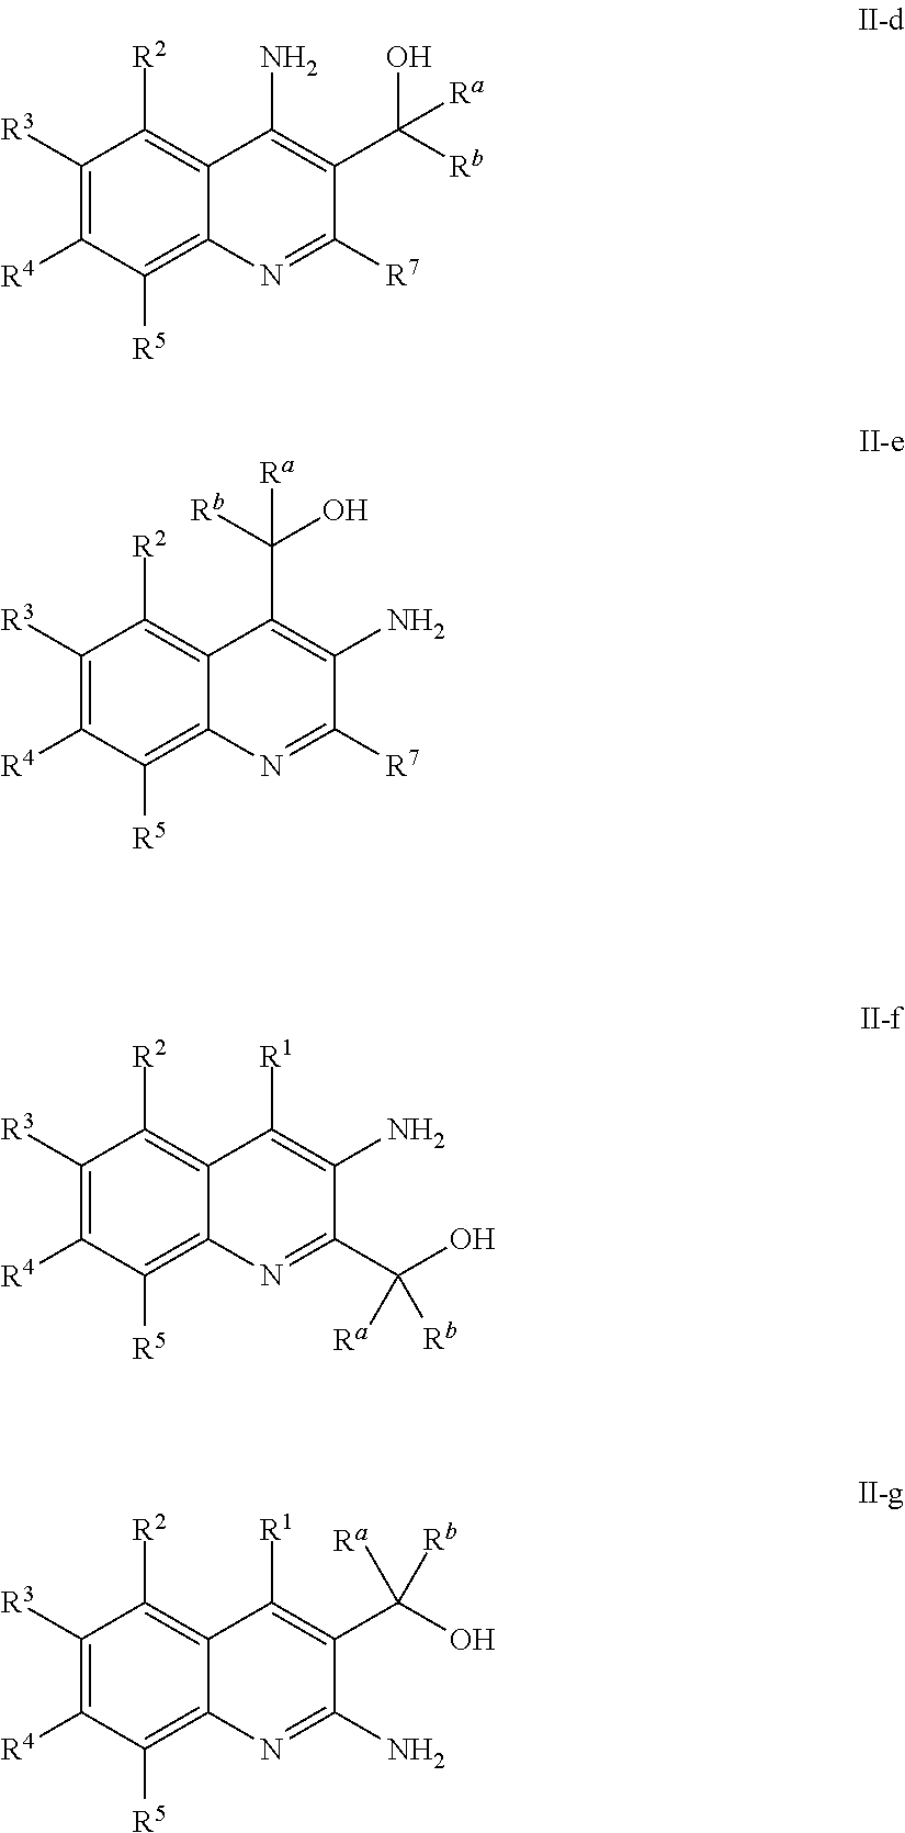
C1([R3])=C([R4])C([R5])=C2C(=C1[R2])C(N)=C(C([Rb])(O)[Ra])C([R7])=N2.C1([R3])=C([R4])C([R5])=C2C(=C1[R2])C(C([Rb])(O)[Ra])=C(N)C([R7])=N2.C1([R3])=C([R4])C([R5])=C2C(=C1[R2])C([R1])=C(N)C(C(O)([Rb])[Ra])=N2.C1([R3])=C([R4])C([R5])=C2C(=C1[R2])C([R1])=C(C(O)([Rb])[Ra])C(N)=N2
